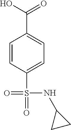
C1=CC(S(=O)(=O)NC2CC2)=CC=C1C(O)=O
